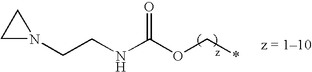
N1(CCNC(OC*)=O)CC1
